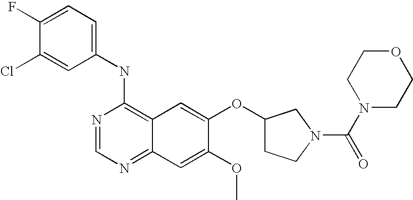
C1(NC2=C3C(=NC=N2)C=C(OC)C(OC2CCN(C(N4CCOCC4)=O)C2)=C3)=CC=C(F)C(Cl)=C1
